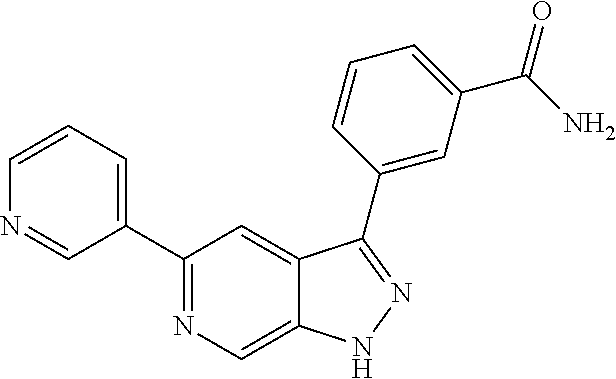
C1(C2=CC=CN=C2)=NC=C2C(=C1)C(C1=CC(C(N)=O)=CC=C1)=NN2
